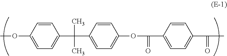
COC1=CC=C(C(C)(C)C2=CC=C(OC(=O)C3=CC=C(C(=O)C)C=C3)C=C2)C=C1
